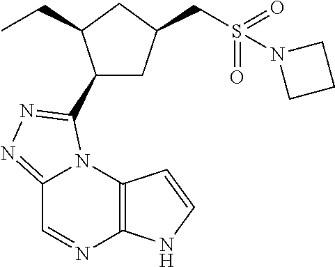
C12=NN=C(C3CC(CS(=O)(=O)N4CCC4)CC3CC)N1C1=C(N=C2)NC=C1
